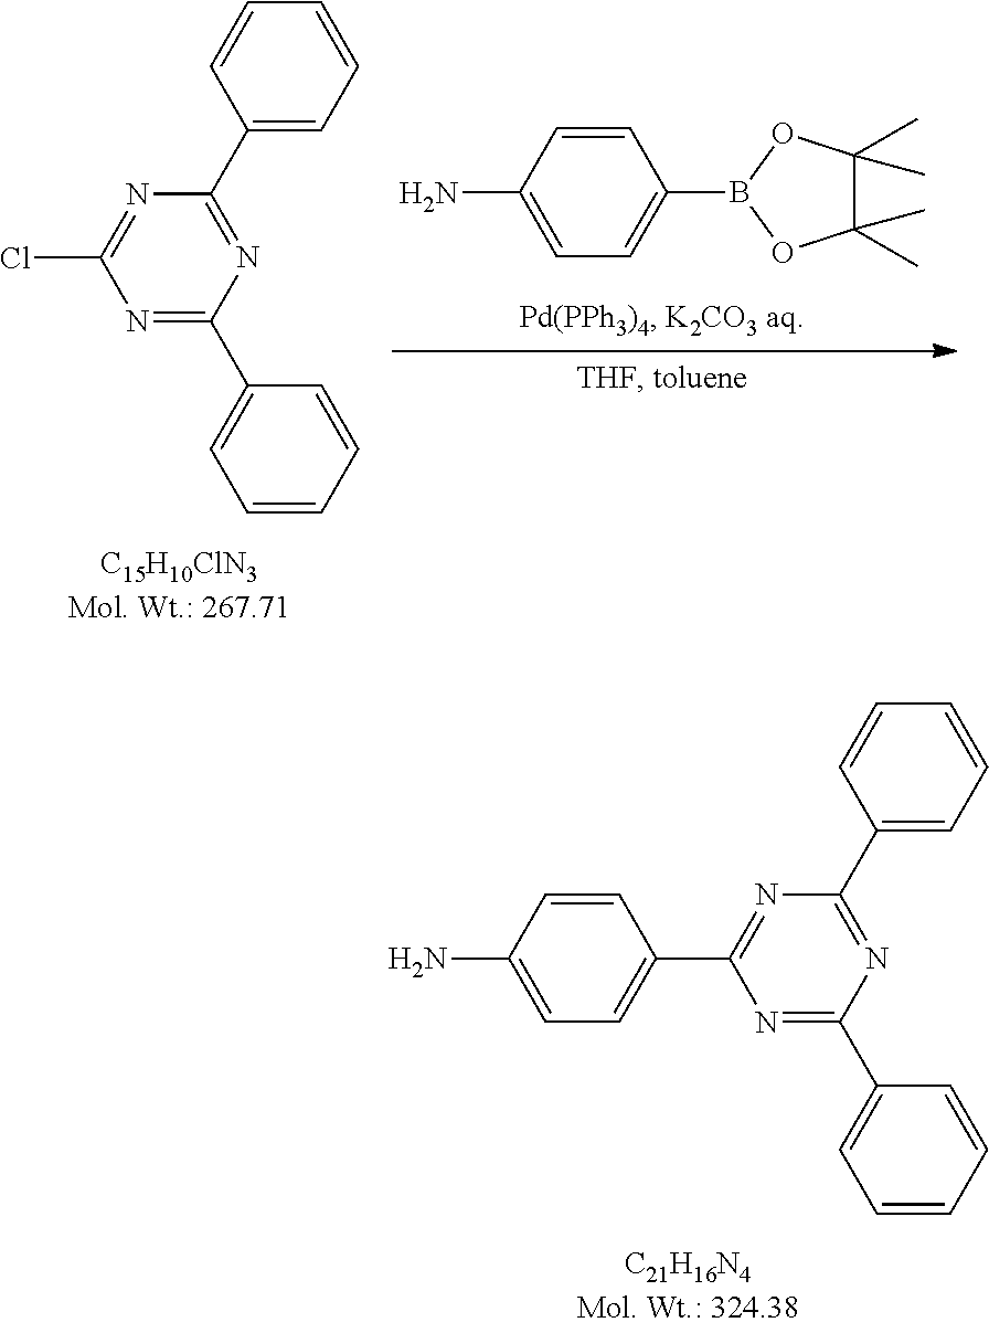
C1=CC(N)=CC=C1B1OC(C)(C)C(C)(C)O1.C1(C2=NC(C3=CC=CC=C3)=NC(Cl)=N2)=CC=CC=C1.C1(C2=NC(C3=CC=CC=C3)=NC(C3=CC=C(N)C=C3)=N2)=CC=CC=C1
